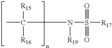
CC([R15])([R16])N([R19])S(=O)(=O)[R17]
